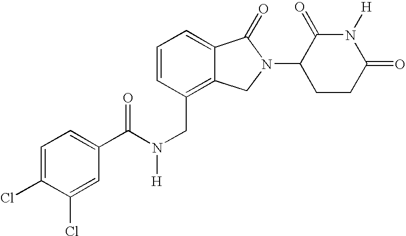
C1(C(N(CC2=C3C(=CC=C2)C(=O)N(C2CCC(=O)N([H])C2=O)C3)[H])=O)=CC=C(Cl)C(Cl)=C1
